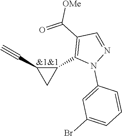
C1=C(N2N=CC(C([OMe])=O)=C2C2C(C#C)C2)C=CC=C1Br
